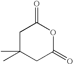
C1C(C)(C)CC(=O)OC1=O
